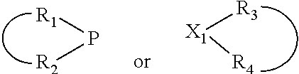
P([R1])[R2].[X1]([R3])[R4]
